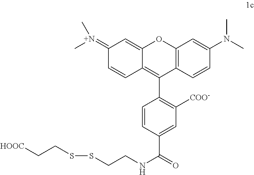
[HOOC]CCSSCCNC(=O)C1=CC([COO-])=C(C2=C3C(=CC(=[N+](C)C)C=C3)OC3=C2C=CC(N(C)C)=C3)C=C1
